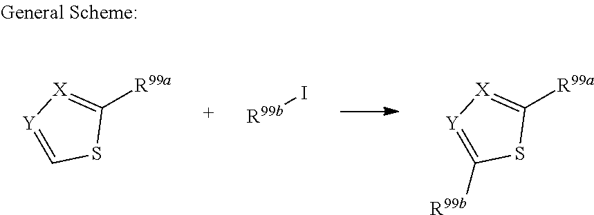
C1([R99a])=[X][Y]=CS1.[R99b]I.C1([R99a])=[X][Y]=C([R99b])S1
